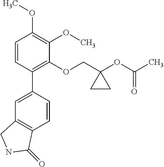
C1=CC(C2=CC3=C(C=C2)C(=O)NC3)=C(OCC2(OC(C)=O)CC2)C(OC)=C1OC
